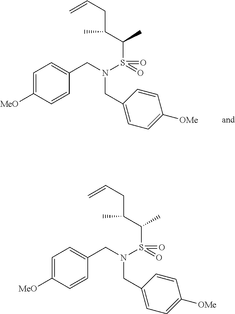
C1=C([MeO])C=CC(CN(S(C(C)C(CC=C)C)(=O)=O)CC2=CC=C([OMe])C=C2)=C1.C1=C([MeO])C=CC(CN(S(C(C)C(CC=C)C)(=O)=O)CC2=CC=C([OMe])C=C2)=C1
